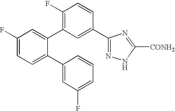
C1(F)=CC=C(C2=CC(F)=CC=C2)C(C2=C(F)C=CC(C3=NNC([CONH2])=N3)=C2)=C1
